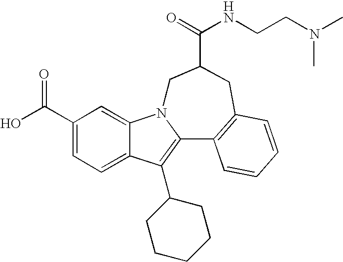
C1(C(O)=O)=CC=C2C(=C1)N1C(=C2C2CCCCC2)C2=C(CC(C(=O)NCCN(C)C)C1)C=CC=C2
